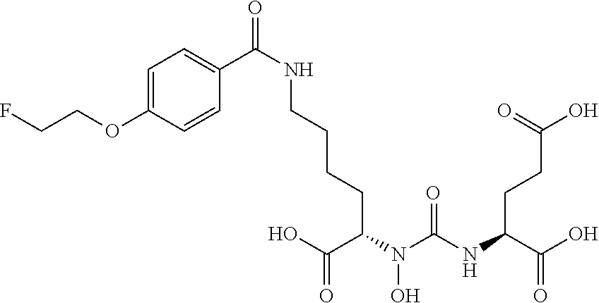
C(CC(C(O)=O)N(C(NC(C(O)=O)CCC(O)=O)=O)O)CCNC(=O)C1=CC=C(OCCF)C=C1
